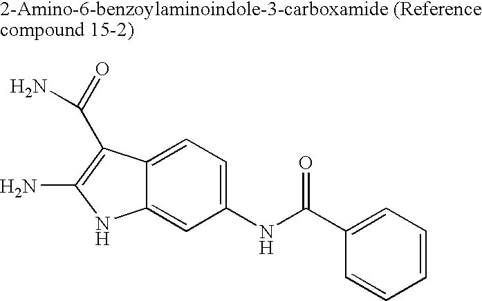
C12=CC=C(NC(C3=CC=CC=C3)=O)C=C1NC(N)=C2C(=O)N
